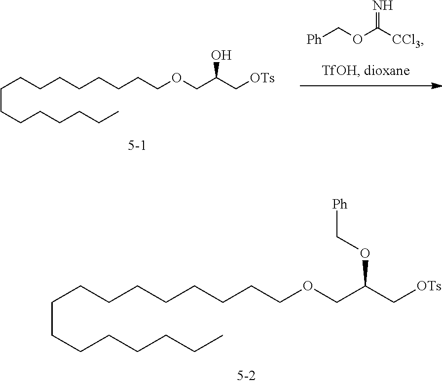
C(CCCCC)CCCCCCCCCCOCC(C[OTs])OC[Ph].[Ph]COC([CCl3])=N.C(CCCCC)CCCCCCCCCCOCC(C[OTs])O
